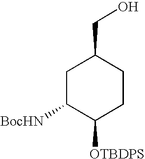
C1C([BocHN])C([OTBDPS])CCC1CO
